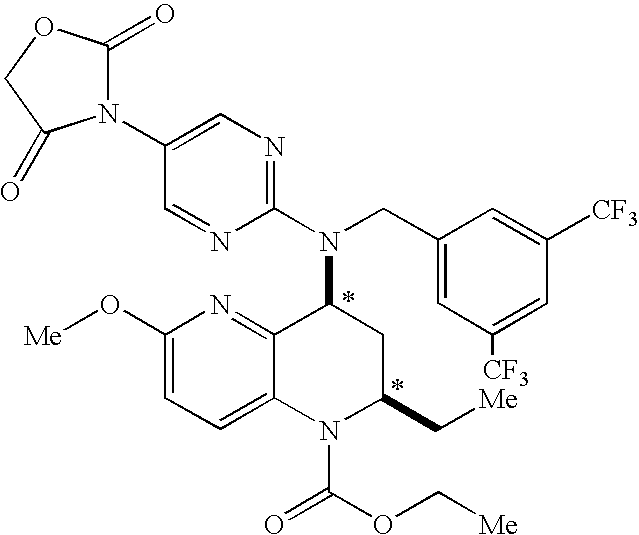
C1=C(N2C(=O)OCC2=O)C=NC(N(CC2=CC([CF3])=CC([CF3])=C2)C2C3=NC(O[Me])=CC=C3N(C(=O)OC[Me])C(C[Me])C2)=N1
